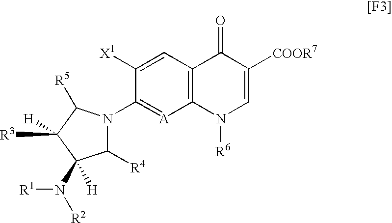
C1([X1])=CC2=C([A]=C1N1C([R4])C(N([R1])[R2])([H])C([R3])([H])C1[R5])N([R6])C=C([COOR7])C2=O
